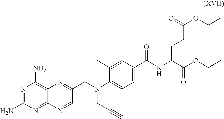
C1=C(C(NC(C(OCC)=O)CCC(OCC)=O)=O)C=C(C)C(N(CC2=NC3=C(N)N=C(N)N=C3N=C2)CC#C)=C1
